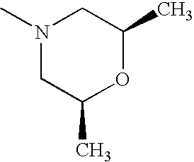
N1(C)CC(C)OC(C)C1
